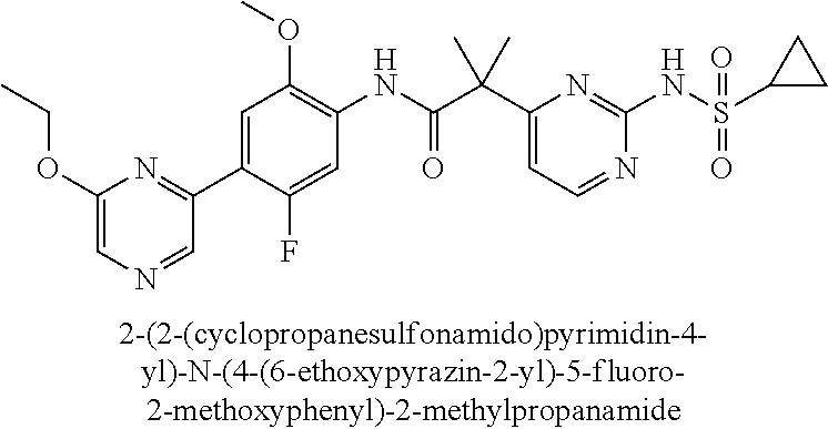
C1(NC(=O)C(C2=CC=NC(NS(=O)(=O)C3CC3)=N2)(C)C)=C(OC)C=C(C2=NC(OCC)=CN=C2)C(F)=C1
